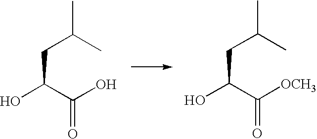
C(C(C(O)=O)O)C(C)C.C(C(C([OCH3])=O)O)C(C)C
